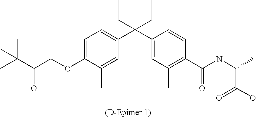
C1=C(OCC(C(C)(C)C)O)C(C)=CC(C(C2=CC(C)=C(C(NC(C(O)=O)C)=O)C=C2)(CC)CC)=C1
